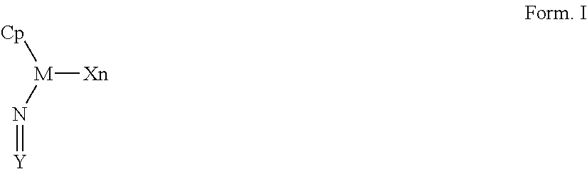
[M]([Xn])([Cp])N=[Y]
